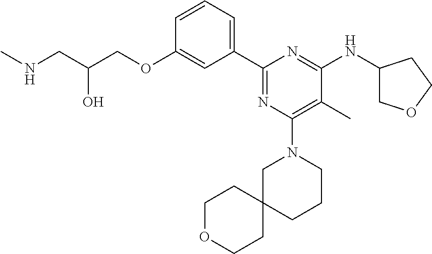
C1=CC=C(C2=NC(N3CC4(CCC3)CCOCC4)=C(C)C(NC3COCC3)=N2)C=C1OCC(CNC)O
